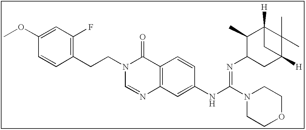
C1(OC)=CC(F)=C(CCN2C=NC3=C(C2=O)C=CC(NC(N2CCOCC2)=NC2CC4([H])C(C)(C)C([H])(C2C)C4)=C3)C=C1
